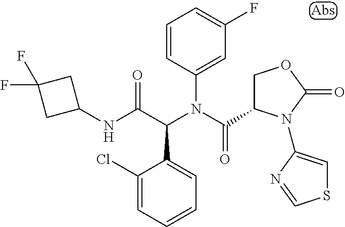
C1=CC(N(C(C2COC(=O)N2C2=CSC=N2)=O)C(C(NC2CC(F)(F)C2)=O)C2=CC=CC=C2Cl)=CC(F)=C1
